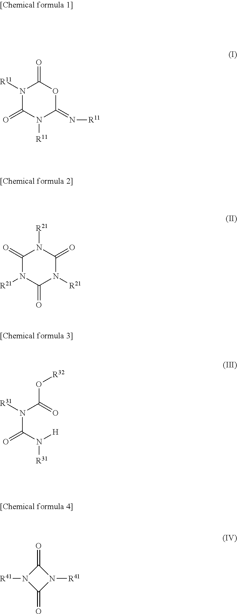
N1([R11])C(=O)N([R11])C(=N[R11])OC1=O.C1(=O)N([R21])C(=O)N([R21])C(=O)N1[R21].N(C(N([H])[R31])=O)(C(=O)O[R32])[R31].C1(=O)N([R41])C(=O)N1[R41]
